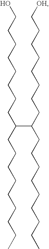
OCCCCCCCCC(CCCCCCCCC)C(CCCCCCCC[OH])CCCCCCCCC
